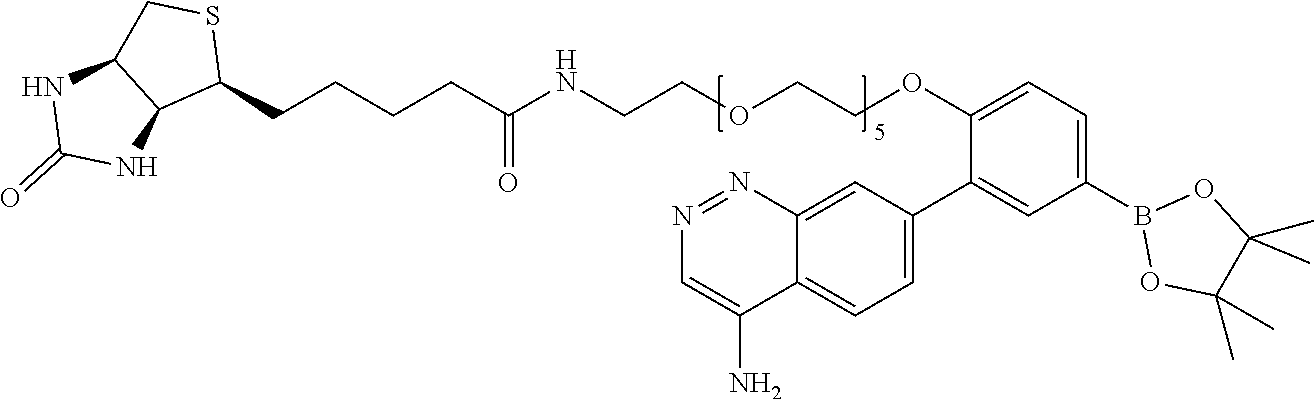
O(CCOCCNC(CCCCC1SCC2C1NC(=O)N2)=O)C1=CC=C(B2OC(C)(C)C(C)(C)O2)C=C1C1=CC=C2C(=C1)N=NC=C2N
